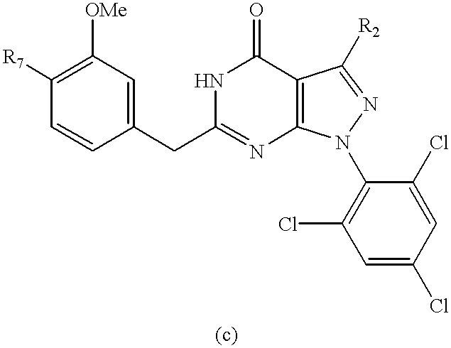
C1(CC2=NC3=C(C(=O)N2)C([R2])=NN3C2=C(Cl)C=C(Cl)C=C2Cl)=CC([OMe])=C([R7])C=C1
